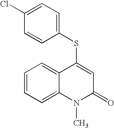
C1(Cl)=CC=C(SC2=CC(=O)N(C)C3=CC=CC=C23)C=C1
